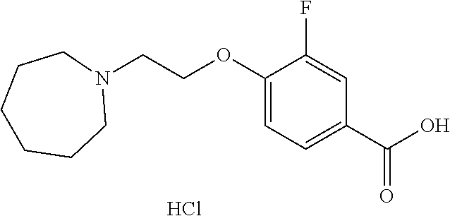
C1(OCCN2CCCCCC2)=CC=C(C(O)=O)C=C1F.Cl
